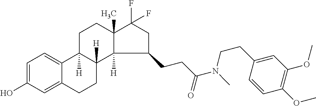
C1=C(O)C=C2C(=C1)C1([H])C([H])(CC2)C2([H])C(C)(CC1)C(F)(F)CC2CCC(=O)N(C)CCC1=CC(OC)=C(OC)C=C1
